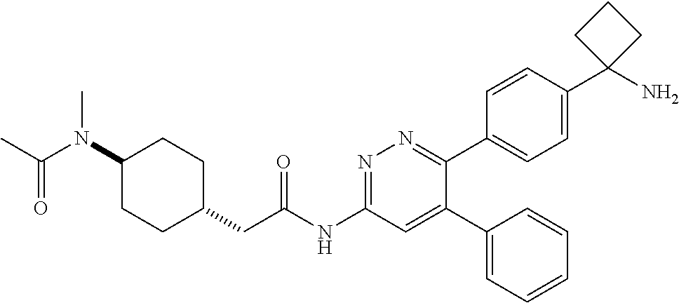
C1(N(C)C(=O)C)CCC(CC(NC2=NN=C(C3=CC=C(C4(N)CCC4)C=C3)C(C3=CC=CC=C3)=C2)=O)CC1
